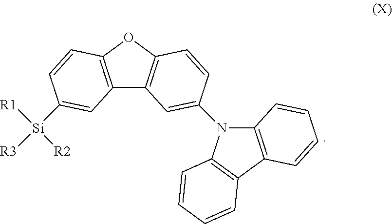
C12=C(OC3=C1C=C(N1C4=C(C5=C1C=CC=C5)C=CC=C4)C=C3)C=CC([Si]([R3])([R1])[R2])=C2
